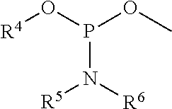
N(P(O[R4])OC)([R6])[R5]
